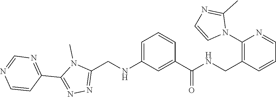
N1=CN=C(C2=NN=C(CNC3=CC=CC(C(=O)NCC4=C(N5C(C)=NC=C5)N=CC=C4)=C3)N2C)C=C1
